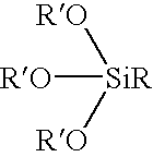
[RO][SiR]([RO])[RO]
